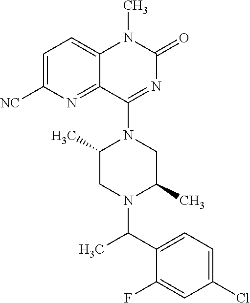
C1=C([NC])N=C2C(=C1)N(C)C(=O)N=C2N1C(C)CN(C(C2=CC=C(Cl)C=C2F)C)C(C)C1
